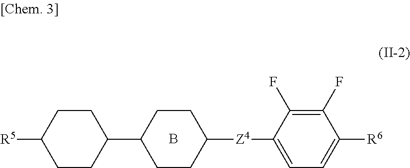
C1CC([Z4]C2=CC=C([R6])C(F)=C2F)CCC1C1CCC([R5])CC1.B
